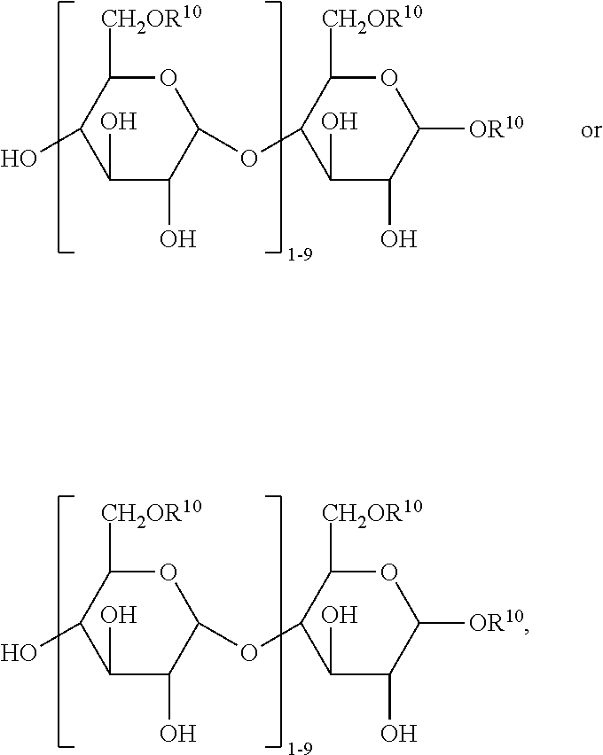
C1(O)C(O)C(O)C(OC2C(O)C(O)C([OR10])OC2[CH2OR10])OC1[CH2OR10].C1(O)C(O)C(O)C(OC2C(O)C(O)C([OR10])OC2[CH2OR10])OC1[CH2OR10]
